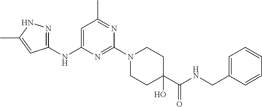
C1(NC2=CC(C)=NC(N3CCC(O)(C(NCC4=CC=CC=C4)=O)CC3)=N2)=NNC(C)=C1
